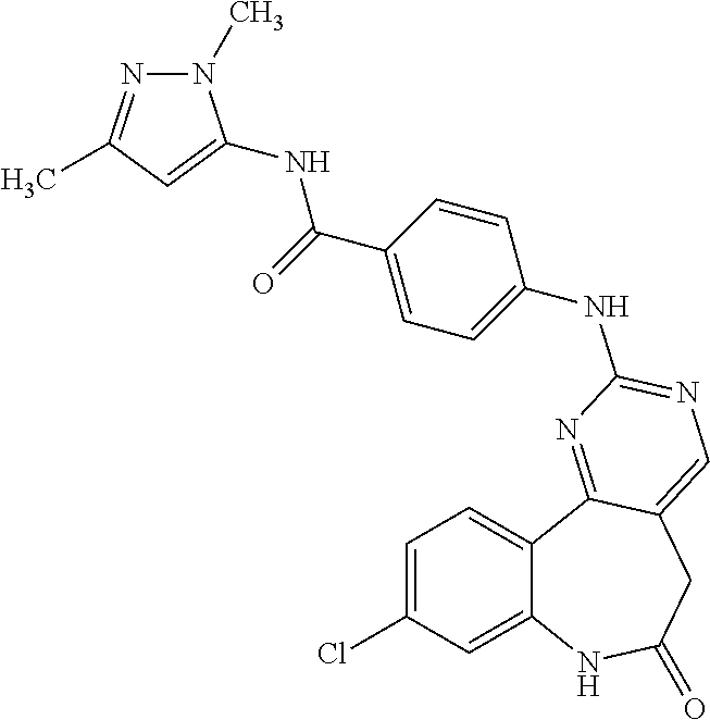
C1=C(Cl)C=C2C(=C1)C1=NC(NC3=CC=C(C(=O)NC4=CC(C)=NN4C)C=C3)=NC=C1CC(=O)N2
